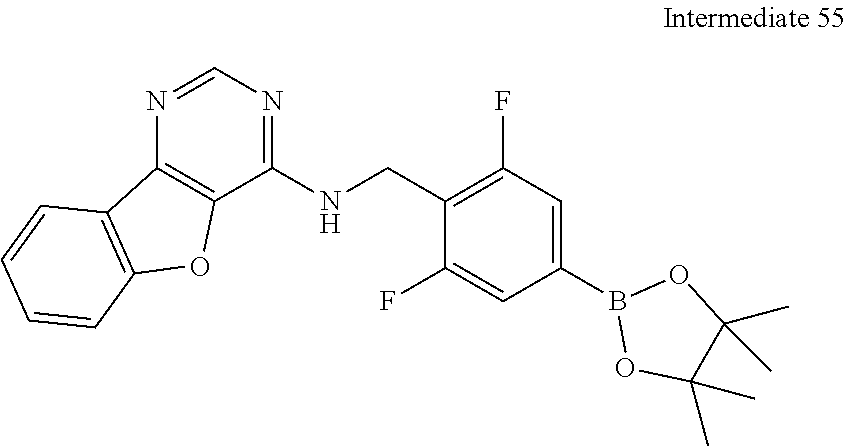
C1(F)=CC(B2OC(C)(C)C(C)(C)O2)=CC(F)=C1CNC1=NC=NC2=C1OC1=C2C=CC=C1
